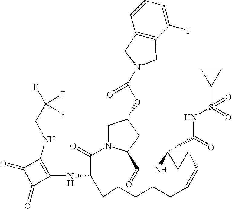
C1N2C(CC1OC(N1CC3=C(C(F)=CC=C3)C1)=O)C(=O)NC1(C(=O)NS(=O)(C3CC3)=O)CC1C=CCCCCCC(NC1=C(NCC(F)(F)F)C(=O)C1=O)C2=O
